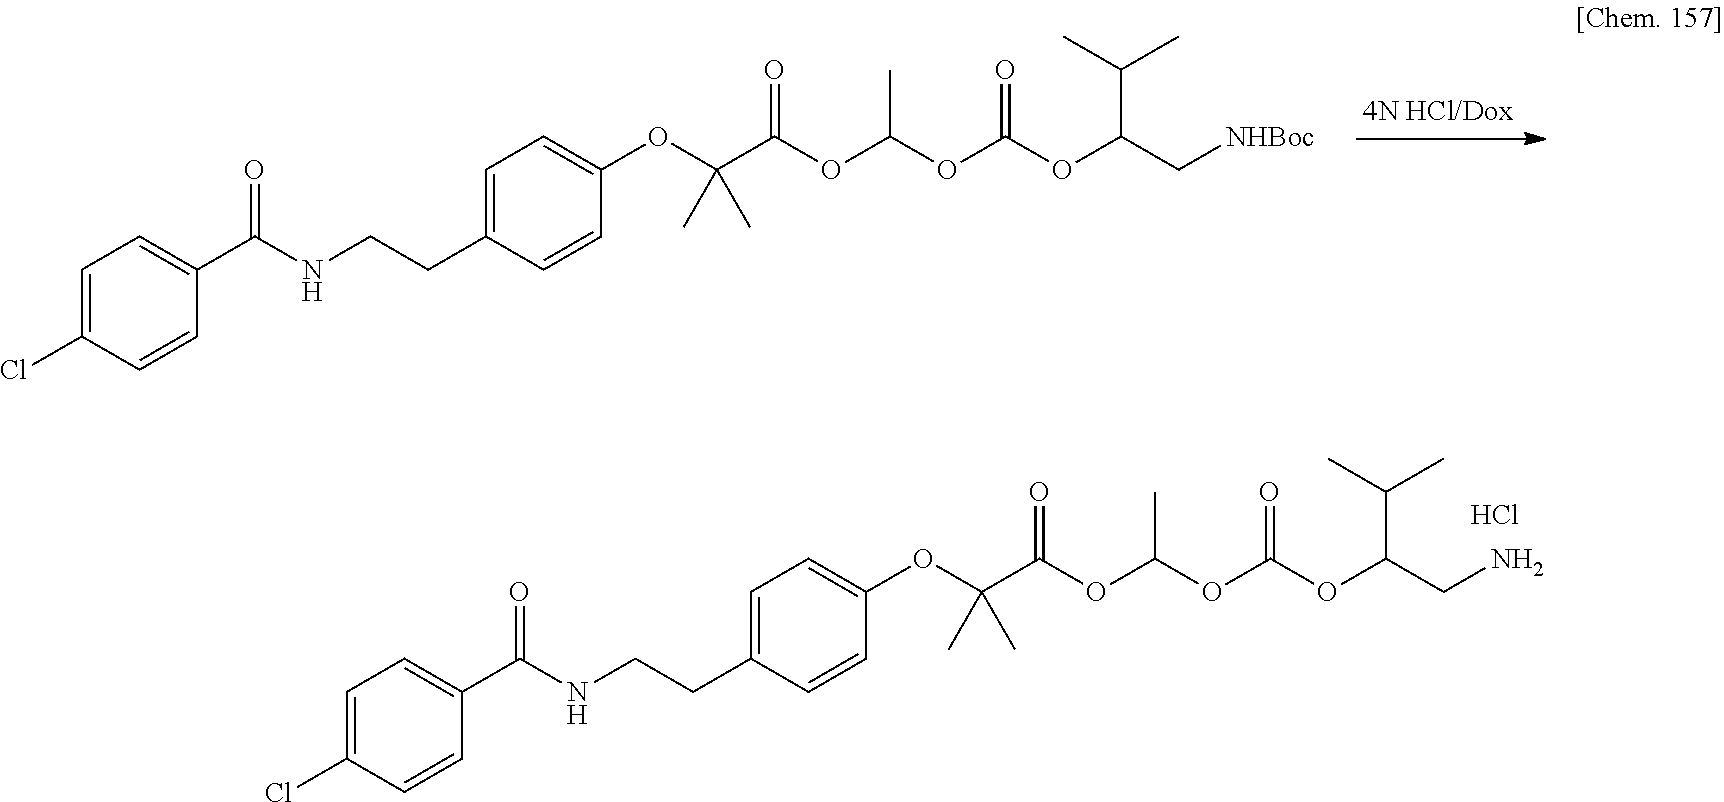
O(C(C[NHBoc])C(C)C)C(OC(OC(C(OC1=CC=C(CCNC(C2=CC=C(Cl)C=C2)=O)C=C1)(C)C)=O)C)=O.C(C(OC(OC(OC(C(OC1=CC=C(CCNC(C2=CC=C(Cl)C=C2)=O)C=C1)(C)C)=O)C)=O)CN)(C)C.Cl
